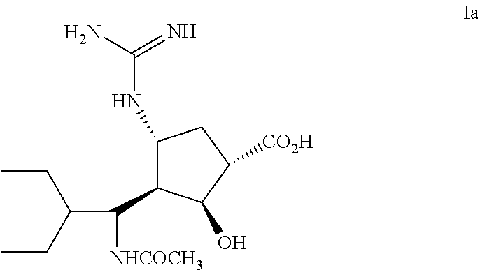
C1(NC(N)=N)C(C([NHCOCH3])C(CC)CC)C(O)C([CO2H])C1
